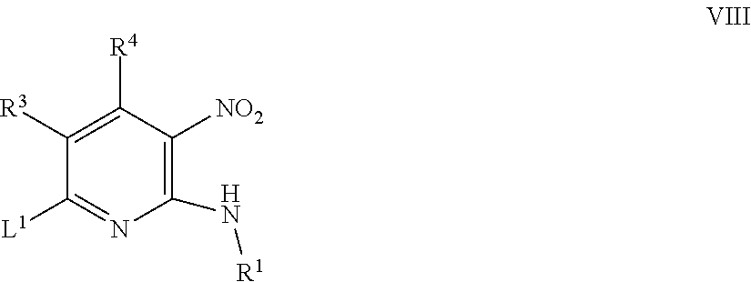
C1([R3])=C([R4])C([NO2])=C(N[R1])N=C1[L1]
